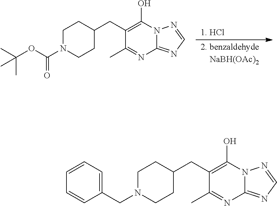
C1N(C(OC(C)(C)C)=O)CCC(CC2=C(O)N3C(=NC=N3)N=C2C)C1.C1N(CC2=CC=CC=C2)CCC(CC2=C(O)N3C(=NC=N3)N=C2C)C1
